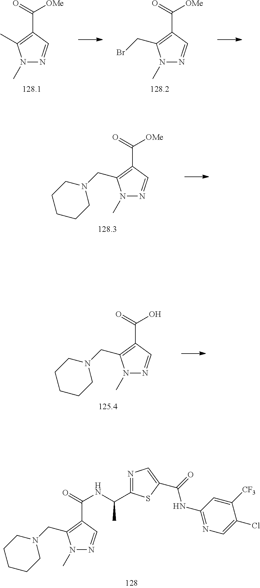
N1(C)N=CC(C(=O)NC(C2=NC=C(C(=O)NC3=NC=C(Cl)C([CF3])=C3)S2)C)=C1CN1CCCCC1.N1(C)N=CC(C(=O)[OMe])=C1C.N1(C)N=CC(C(=O)[OMe])=C1CBr.N1(C)N=CC(C(=O)[OMe])=C1CN1CCCCC1.N1(C)N=CC(C(=O)O)=C1CN1CCCCC1
